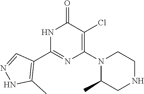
N1C(C2=C(C)NN=C2)=NC(N2C(C)CNCC2)=C(Cl)C1=O
